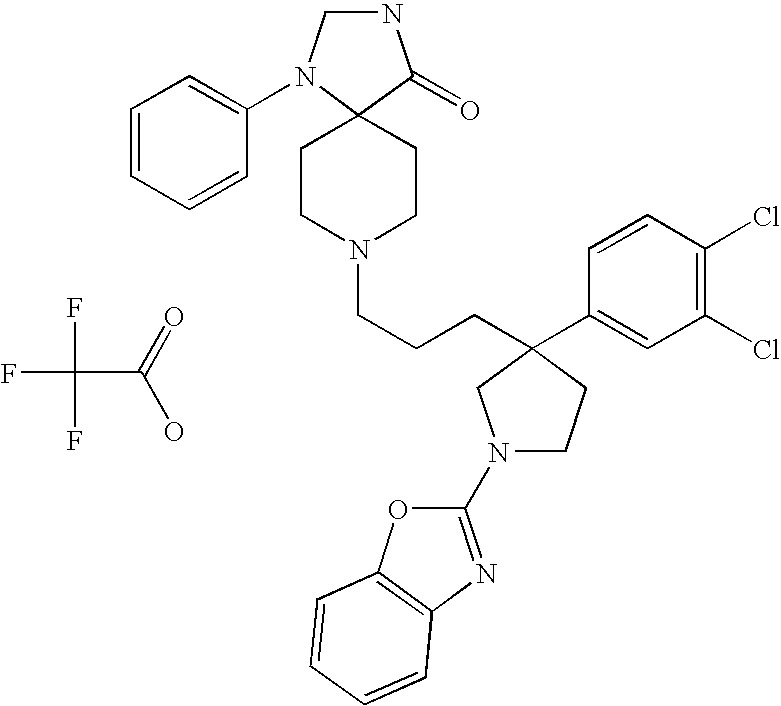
N1CN(C2=CC=CC=C2)C2(C1=O)CCN(CCCC1(C3=CC(Cl)=C(Cl)C=C3)CN(C3=NC4=C(O3)C=CC=C4)CC1)CC2.FC(F)(F)C(=O)O
